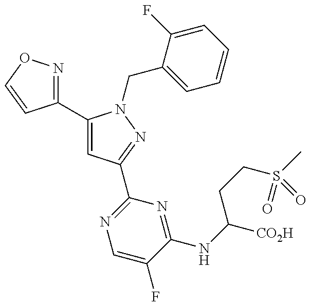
C1(C2=CC(C3=NC=C(F)C(NC([CO2H])CCS(C)(=O)=O)=N3)=NN2CC2=CC=CC=C2F)=NOC=C1
